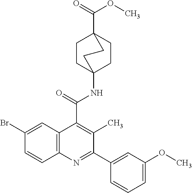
C1CC2(NC(C3=C(C)C(C4=CC(OC)=CC=C4)=NC4=C3C=C(Br)C=C4)=O)CCC1(C(=O)OC)CC2
